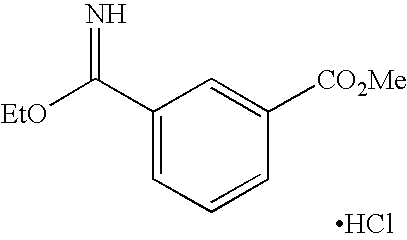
C1=CC([CO2Me])=CC(C([EtO])=N)=C1.Cl
